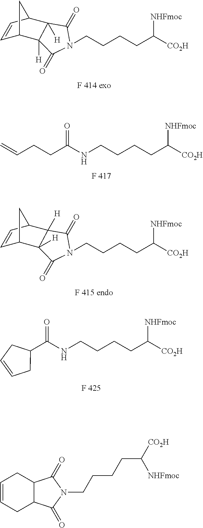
C1(=O)N(CCCCC([CO2H])[NHFmoc])C(=O)C2([H])C1([H])C1C=CC2C1.C(CCC(NCCCCC([CO2H])[NHFmoc])=O)=C.C1(=O)N(CCCCC([CO2H])[NHFmoc])C(=O)C2([H])C1([H])C1C=CC2C1.C1(C(NCCCCC([CO2H])[NHFmoc])=O)CC=CC1.C1=CCC2C(C1)C(=O)N(CCCCC([CO2H])[NHFmoc])C2=O
